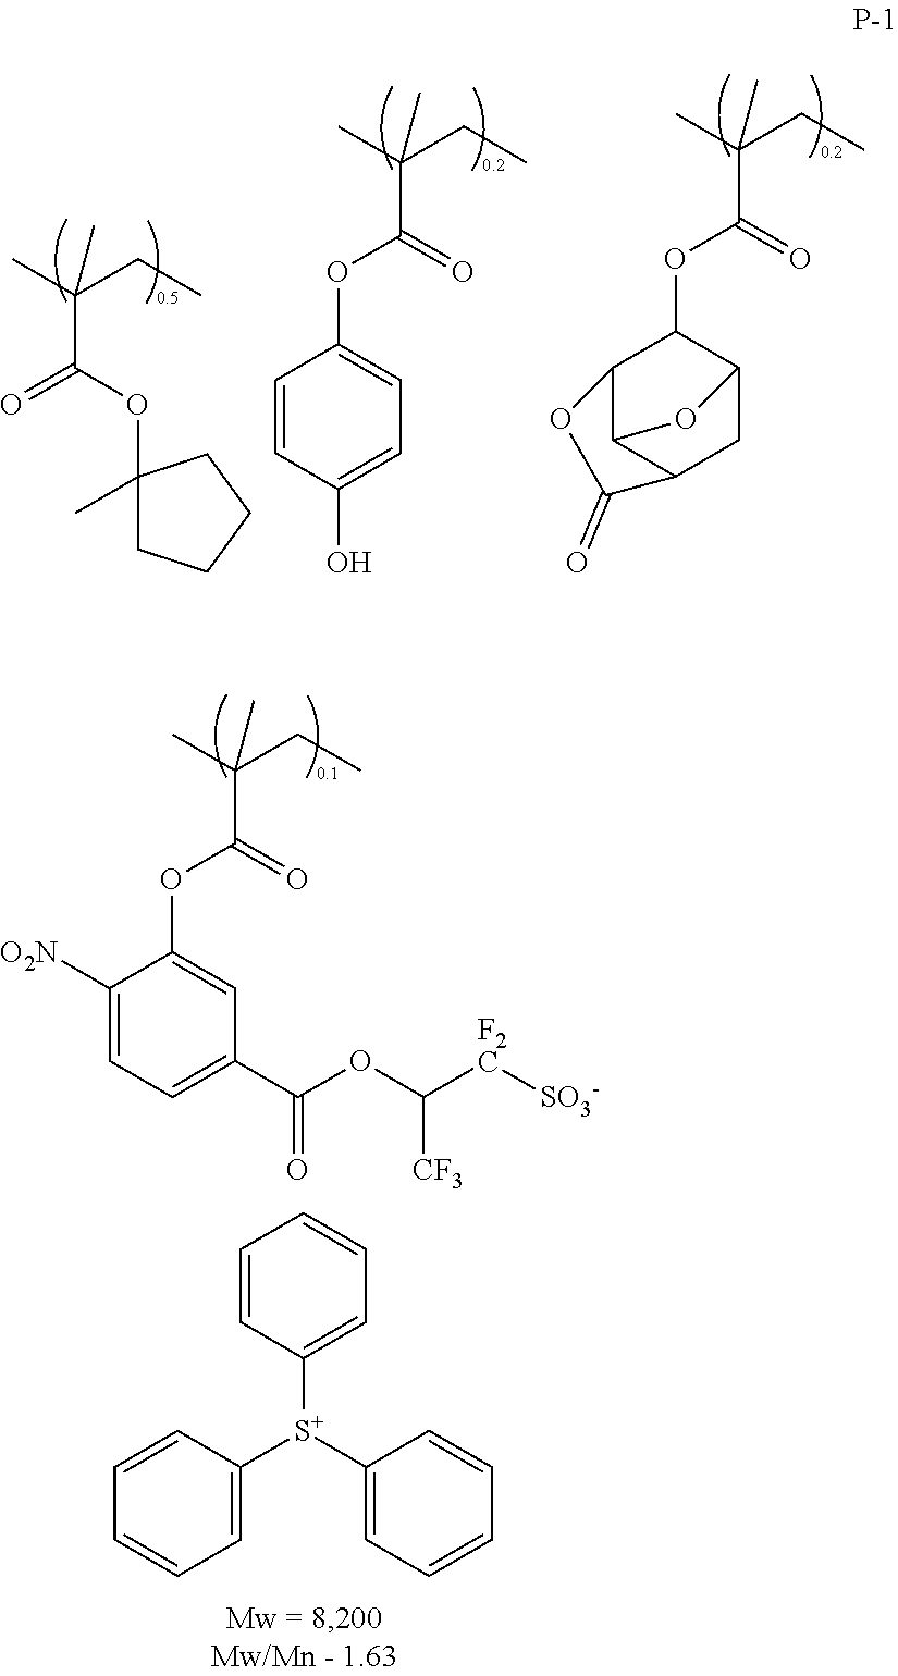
CC(CC)(C(OC1(C)CCCC1)=O)C.CC(CC)(C(OC1=CC=C(O)C=C1)=O)C.CC(CC)(C(OC1C2CC3C(C1OC3=O)O2)=O)C.CC(CC)(C(OC1=CC(C(OC([F2C][SO3-])[CF3])=O)=CC=C1[O2N])=O)C.C1=CC([S+](C2=CC=CC=C2)C2=CC=CC=C2)=CC=C1
